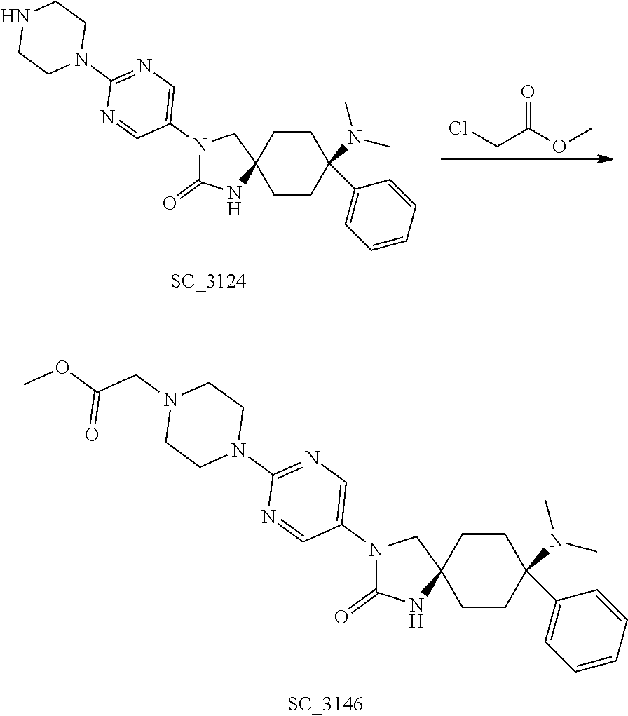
O=C(OC)CCl.C1CC(C2=CC=CC=C2)(N(C)C)CCC12CN(C1=CN=C(N3CCNCC3)N=C1)C(=O)N2.C1CC(C2=CC=CC=C2)(N(C)C)CCC12CN(C1=CN=C(N3CCN(CC(OC)=O)CC3)N=C1)C(=O)N2
